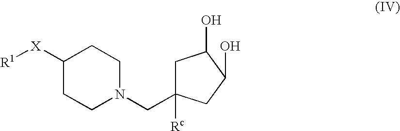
C1([X][R1])CCN(CC2([Rc])CC(O)C(O)C2)CC1
